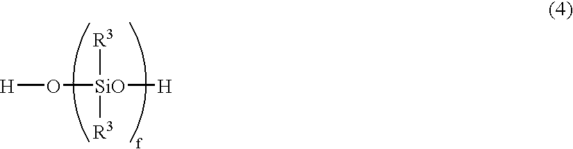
O([SiO]([H])([R3])[R3])[H]
